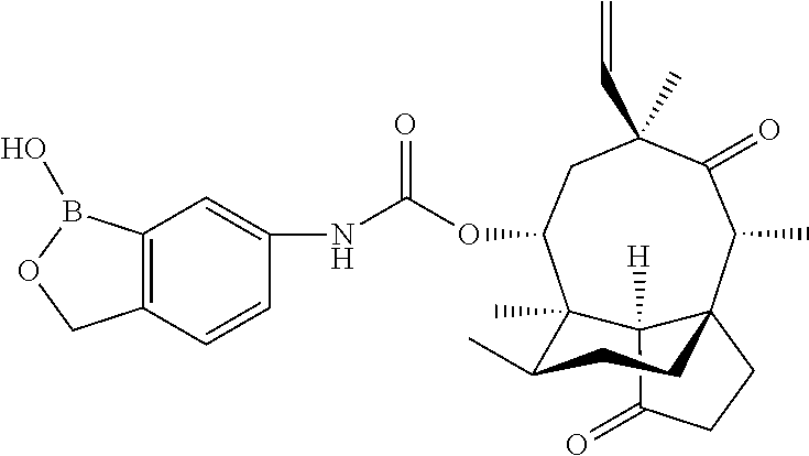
C12([H])C(=O)CCC13C(C)C(=O)C(C)(C=C)CC(OC(NC1=CC4=C(C=C1)COB4O)=O)C2(C)C(C)CC3
